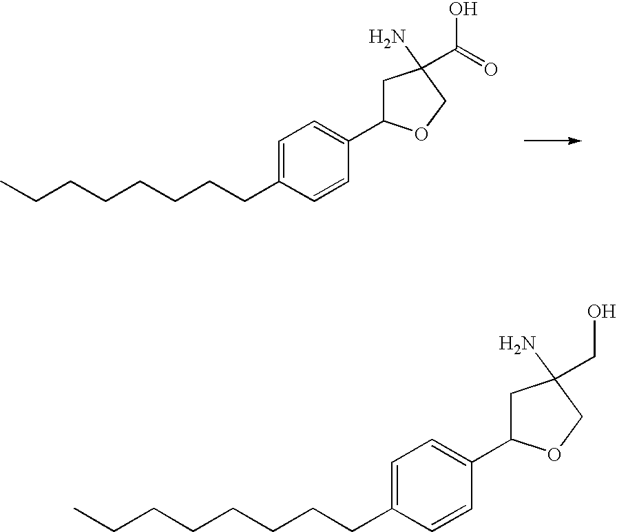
C(CCCCCCC1=CC=C(C2CC(N)(C(=O)O)CO2)C=C1)C.C(CCCCCCC1=CC=C(C2CC(N)(CO)CO2)C=C1)C
